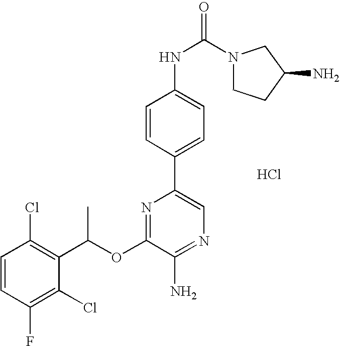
C1=CC(Cl)=C(C(OC2=NC(C3=CC=C(NC(N4CCC(N)C4)=O)C=C3)=CN=C2N)C)C(Cl)=C1F.Cl
